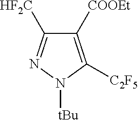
C1([COOEt])=C([C2F5])N([tBu])N=C1[HF2C]
